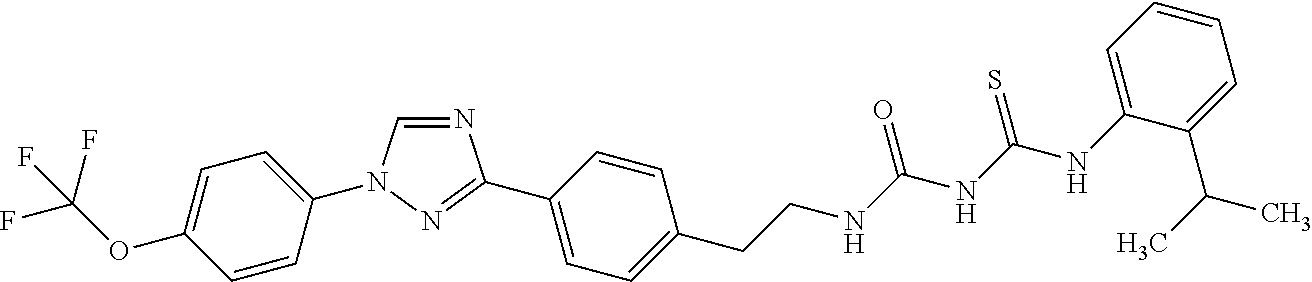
N1=CN(C2=CC=C(OC(F)(F)F)C=C2)N=C1C1=CC=C(CCNC(NC(NC2=CC=CC=C2C(C)C)=S)=O)C=C1
